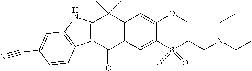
C12=C(C(=O)C3=C(C1(C)C)C=C(OC)C(S(=O)(CCN(CC)CC)=O)=C3)C1=C(N2)C=C(C#N)C=C1
